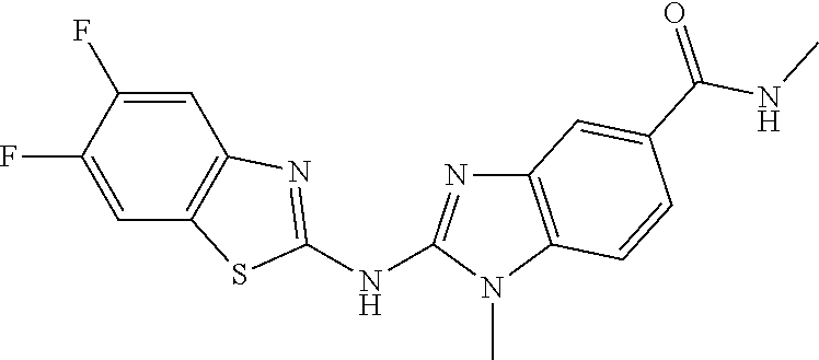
FC1=CC2=C(C=C1F)N=C(NC1=NC3=C(N1C)C=CC(C(NC)=O)=C3)S2
